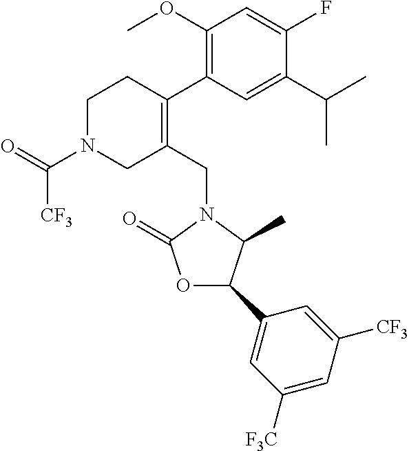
C1N(C(=O)[CF3])CC(CN2C(=O)OC(C3=CC([F3C])=CC([CF3])=C3)C2C)=C(C2=C(OC)C=C(F)C(C(C)C)=C2)C1
